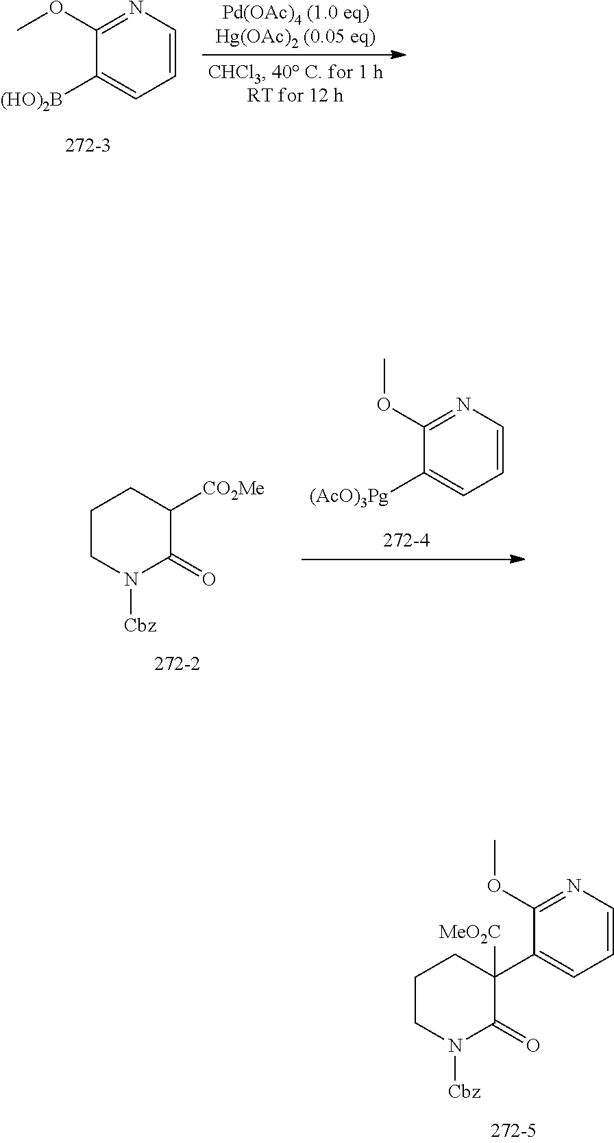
COC1=NC=CC=C1[(HO)2B].C1([(AcO)3Pg])=CC=CN=C1OC.C1CN([Cbz])C(=O)C([CO2Me])C1.N1([Cbz])CCCC(C2=CC=CN=C2OC)([MeO2C])C1=O
